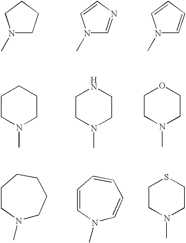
N1(C)CCCC1.N1(C)C=NC=C1.N1(C)C=CC=C1.C1CN(C)CCC1.C1CN(C)CCN1.C1CN(C)CCO1.N1(C)CCCCCC1.N1(C)C=CC=CC=C1.C1CN(C)CCS1
